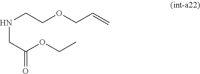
N(CCOCC=C)CC(OCC)=O
